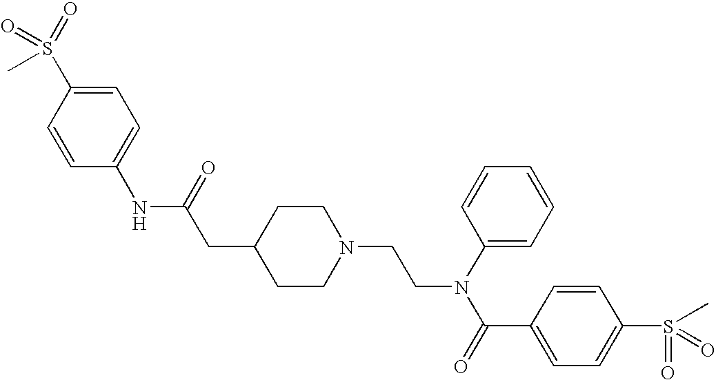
S(C)(=O)(=O)C1=CC=C(NC(CC2CCN(CCN(C(=O)C3=CC=C(S(=O)(=O)C)C=C3)C3=CC=CC=C3)CC2)=O)C=C1
